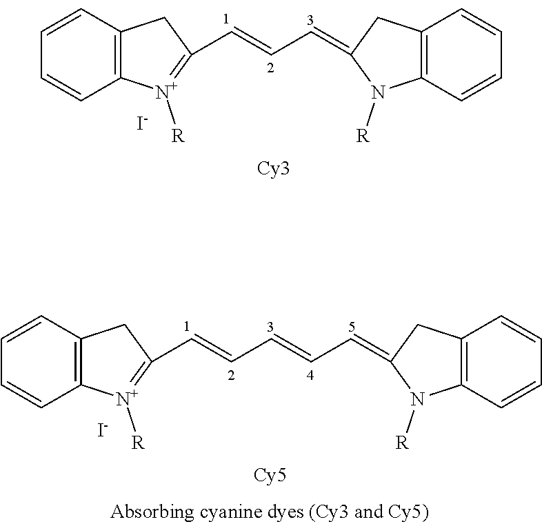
[I-].C1=CC=CC2=C1CC(C=CC=C1CC3=C(C=CC=C3)N1[R])=[N+]2[R].[I-].C1=CC=CC2=C1CC(C=CC=CC=C1CC3=C(C=CC=C3)N1[R])=[N+]2[R]
